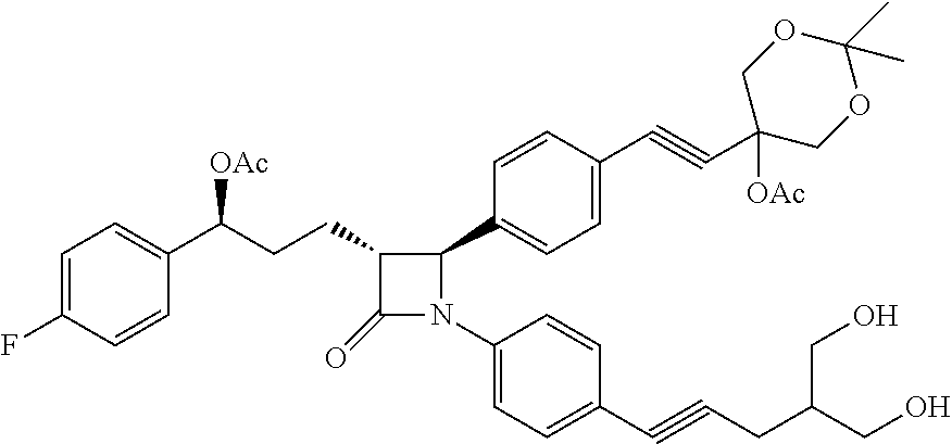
C1=C(F)C=CC(C(CCC2C(=O)N(C3=CC=C(C#CCC(CO)CO)C=C3)C2C2=CC=C(C#CC3([OAc])COC(C)(C)OC3)C=C2)[OAc])=C1
